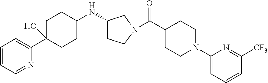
C1=CC=NC(C2(O)CCC(NC3CCN(C(C4CCN(C5=CC=CC([CF3])=N5)CC4)=O)C3)CC2)=C1
